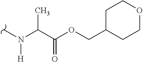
CN(C(C(OCC1CCOCC1)=O)C)[H]
